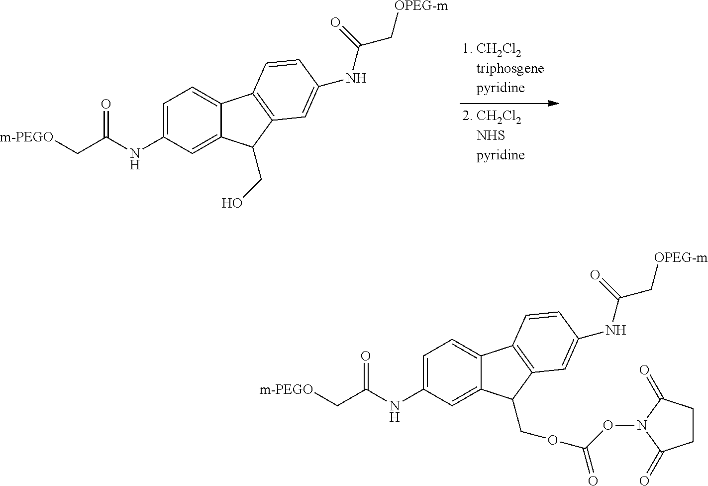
C([m-PEGO])C(NC1=CC=C2C(=C1)C(CO)C1=C2C=CC(NC(C[OPEG-m])=O)=C1)=O.C([m-PEGO])C(NC1=CC=C2C(=C1)C(COC(ON1C(=O)CCC1=O)=O)C1=C2C=CC(NC(C[OPEG-m])=O)=C1)=O
